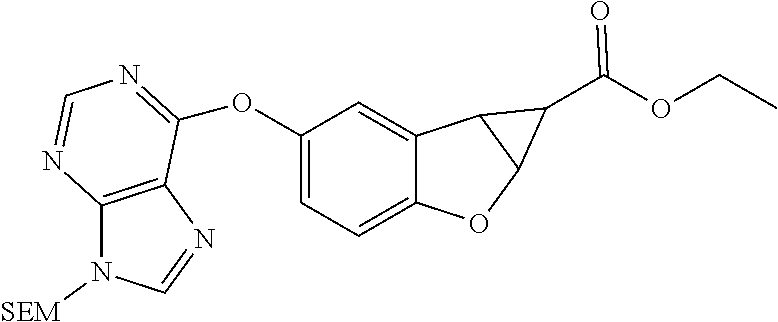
O(C1=CC=C2C(=C1)C1C(O2)C1C(OCC)=O)C1=NC=NC2=C1N=CN2[SEM]
